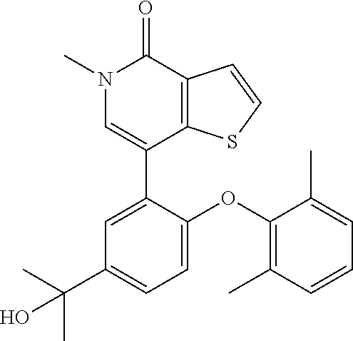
C1=CSC2=C1C(=O)N(C)C=C2C1=CC(C(C)(C)O)=CC=C1OC1=C(C)C=CC=C1C
